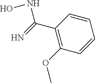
C1=CC=CC(C(=N)NO)=C1OC
